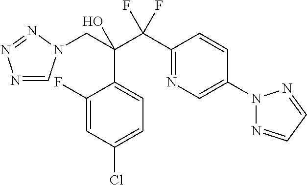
N1=CN(CC(C(C2=NC=C(N3N=CC=N3)C=C2)(F)F)(O)C2=CC=C(Cl)C=C2F)N=N1
